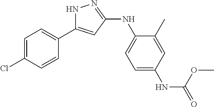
N1C(C2=CC=C(Cl)C=C2)=CC(NC2=CC=C(NC(=O)OC)C=C2C)=N1
